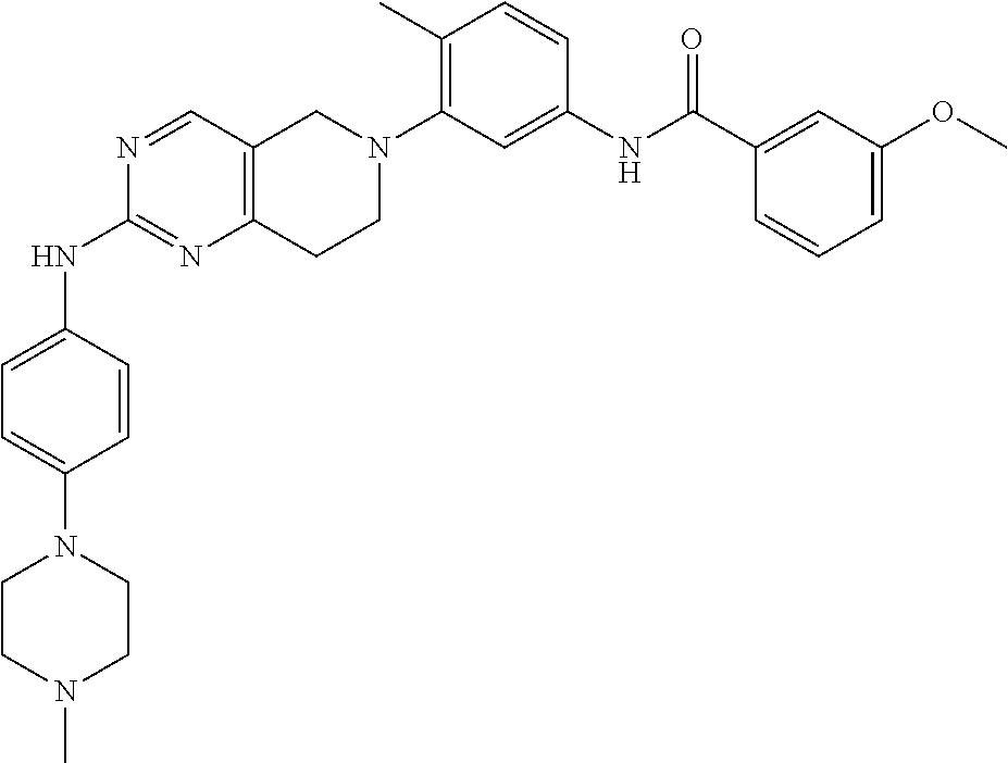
N1=CC2=C(N=C1NC1=CC=C(N3CCN(C)CC3)C=C1)CCN(C1=C(C)C=CC(NC(C3=CC(OC)=CC=C3)=O)=C1)C2
